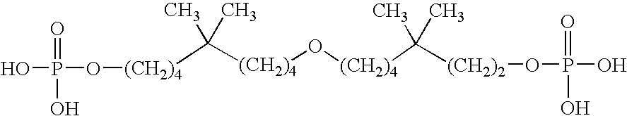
[(CH2)4](C([(CH2)4]O[(CH2)4]C([(CH2)2]OP(O)(=O)O)(C)C)(C)C)OP(O)(=O)O
